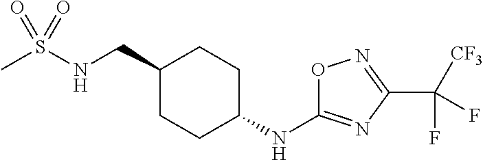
CS(NCC1CCC(NC2=NC(C([CF3])(F)F)=NO2)CC1)(=O)=O
